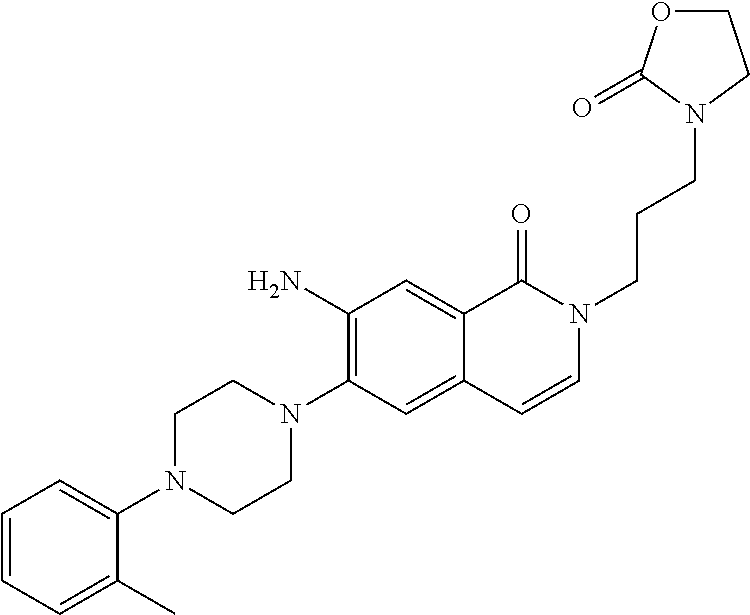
C1=CC=C(C)C(N2CCN(C3=C(N)C=C4C(=C3)C=CN(CCCN3CCOC3=O)C4=O)CC2)=C1
